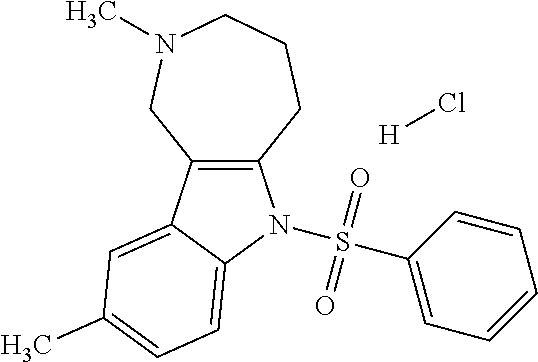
C12=C(C3=CC(C)=CC=C3N1S(C1=CC=CC=C1)(=O)=O)CN(C)CCC2.[H]Cl
